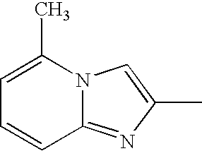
C1=CC2=NC(C)=CN2C(C)=C1
